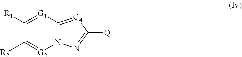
C1([R1])=[G1]C2=[G4]C([Q])=NN2[G2]=C1[R2]
